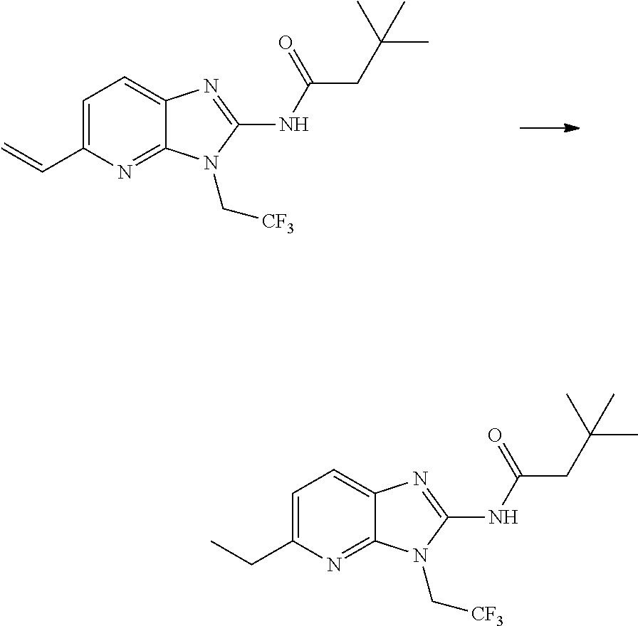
C1=C(C=C)N=C2C(=C1)N=C(NC(CC(C)(C)C)=O)N2C[CF3].C1=C(CC)N=C2C(=C1)N=C(NC(CC(C)(C)C)=O)N2C[CF3]
